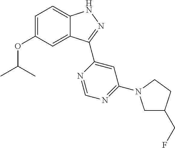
C1=C(OC(C)C)C=C2C(=C1)NN=C2C1=CC(N2CC(CF)CC2)=NC=N1
